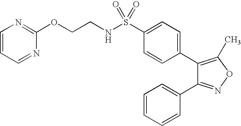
C1(C2=CC=C(S(NCCOC3=NC=CC=N3)(=O)=O)C=C2)=C(C)ON=C1C1=CC=CC=C1
